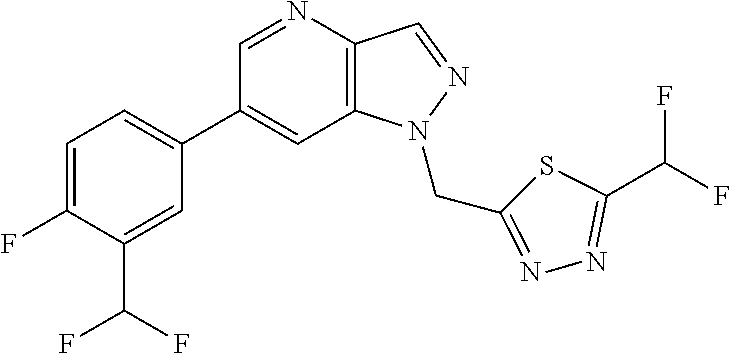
C1(C2=CC=C(F)C(C(F)F)=C2)=CC2=C(C=NN2CC2=NN=C(C(F)F)S2)N=C1
